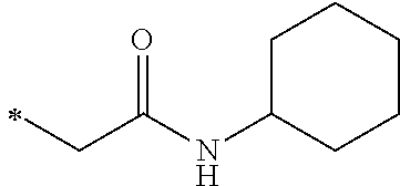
C(C(NC1CCCCC1)=O)C
